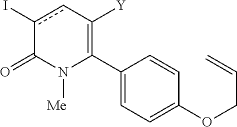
C1(C2=C([Y])cc(I)C(=O)N2[Me])=CC=C(OCC=C)C=C1
